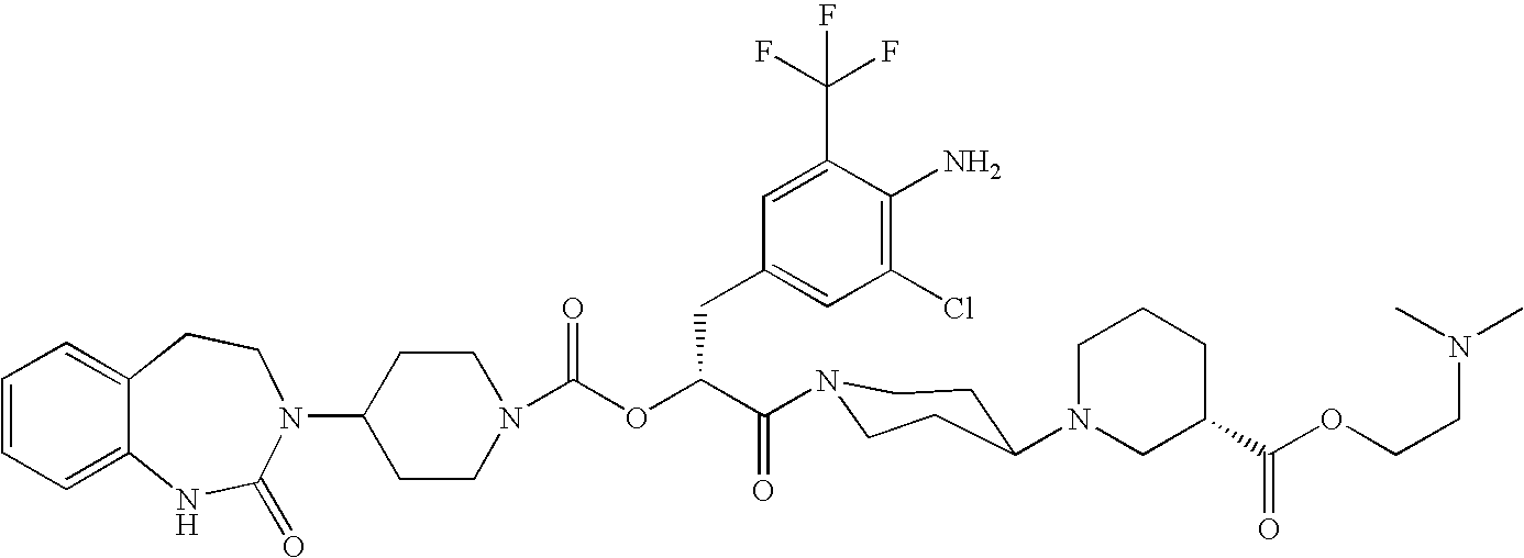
C12=CC=CC=C1NC(=O)N(C1CCN(C(OC(C(=O)N3CCC(N4CC(C(OCCN(C)C)=O)CCC4)CC3)CC3=CC(Cl)=C(N)C(C(F)(F)F)=C3)=O)CC1)CC2
